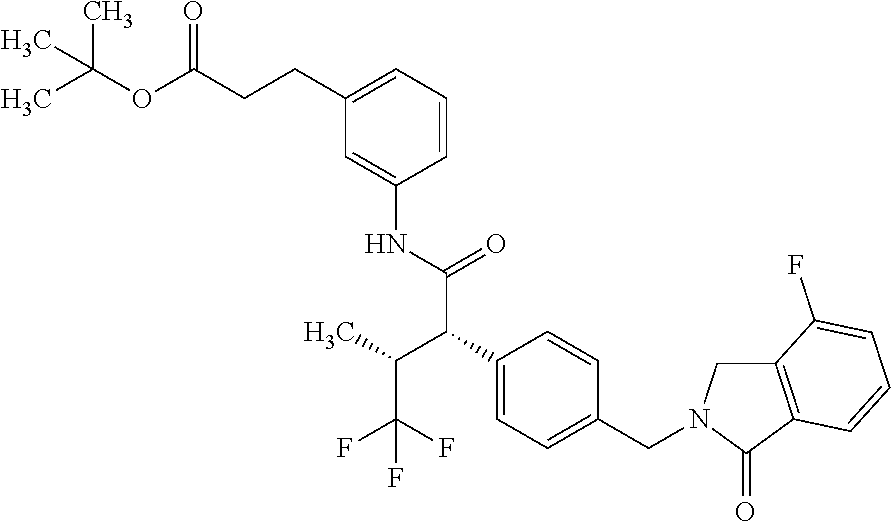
C1(CCC(OC(C)(C)C)=O)=CC=CC(NC(C(C2=CC=C(CN3CC4=C(C=CC=C4F)C3=O)C=C2)C(C)C(F)(F)F)=O)=C1
